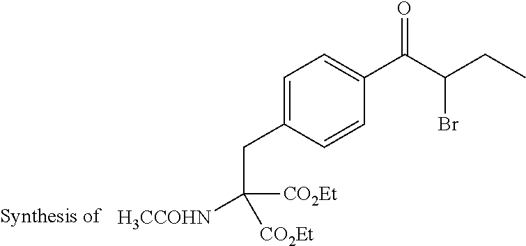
C1=C(CC([H3CCOHN])([CO2Et])[CO2Et])C=CC(C(C(CC)Br)=O)=C1
